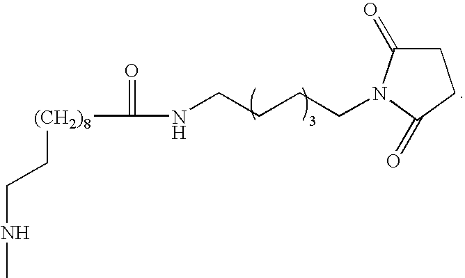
C1C(=O)N(CCCCNC(=O)[(CH2)8]CCNC)C(=O)C1
